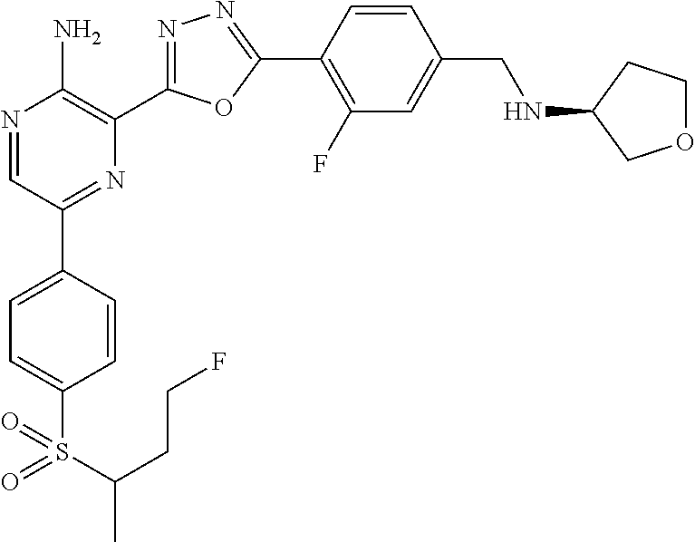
N1=CC(C2=CC=C(S(C(C)CCF)(=O)=O)C=C2)=NC(C2=NN=C(C3=C(F)C=C(CNC4COCC4)C=C3)O2)=C1N
